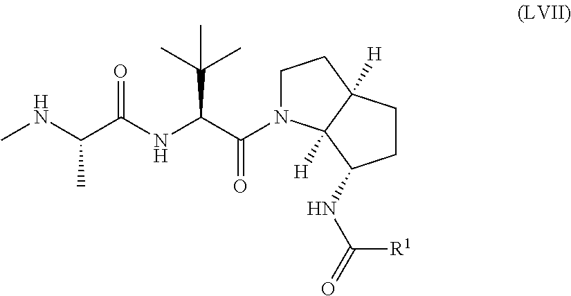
CNC(C(NC(C(=O)N1CCC2([H])C1([H])C(NC([R1])=O)CC2)C(C)(C)C)=O)C
